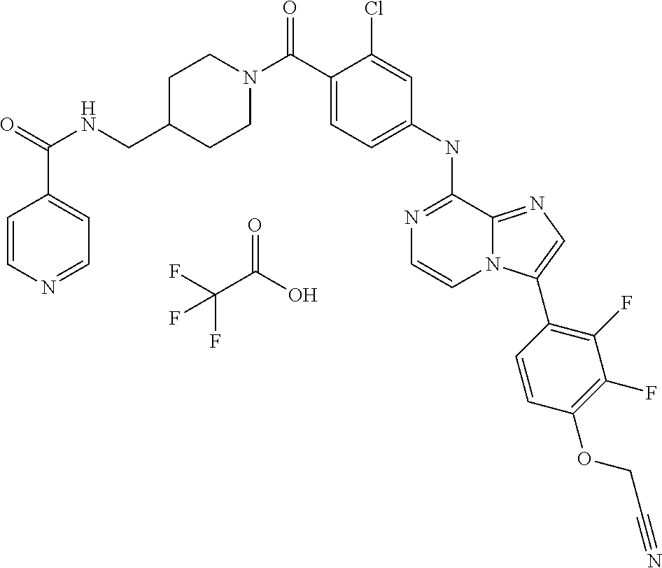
N1(C(C2=CC=C(NC3=NC=CN4C3=NC=C4C3=C(F)C(F)=C(OCC#N)C=C3)C=C2Cl)=O)CCC(CNC(=O)C2=CC=NC=C2)CC1.C(C(O)=O)(F)(F)F
